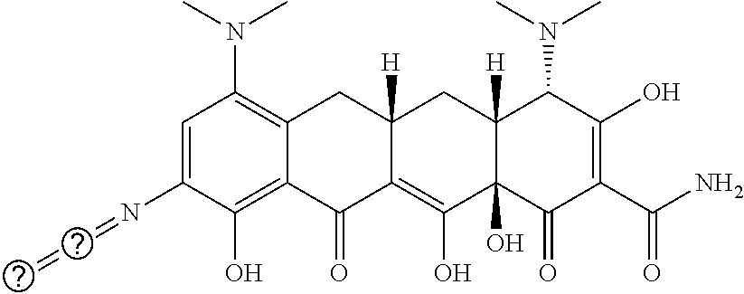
C1=C(N=C=S)C(O)=C2C(=C1N(C)C)CC1([H])C(=C(O)C3(O)C([H])(C1)C(N(C)C)C(O)=C(C(N)=O)C3=O)C2=O
